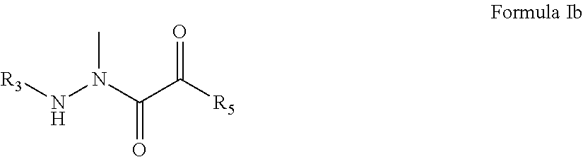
[R3]NN(C(C([R5])=O)=O)C
